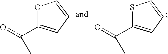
C1(C(=O)C)=CC=CO1.C1(C(=O)C)=CC=CS1
